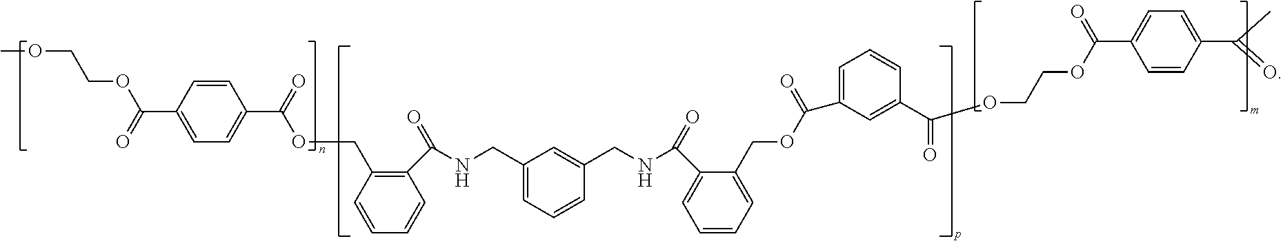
C(NCC1=CC=CC(CNC(C2=CC=CC=C2COC(=O)C2=CC=CC(C(=O)OCCOC(C3=CC=C(C(C)=O)C=C3)=O)=C2)=O)=C1)(C1=C(COC(C2=CC=C(C(=O)OCCOC)C=C2)=O)C=CC=C1)=O
